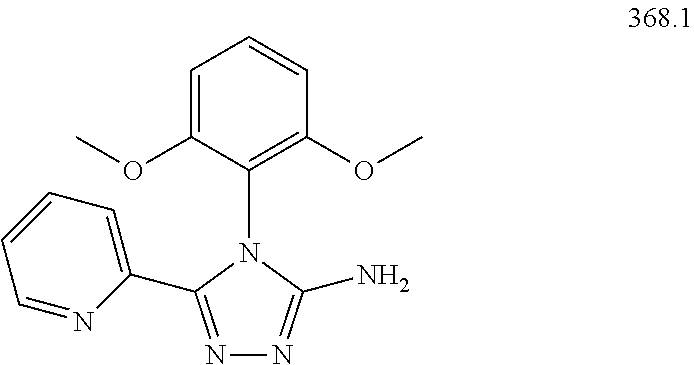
C1=C(OC)C(N2C(N)=NN=C2C2=CC=CC=N2)=C(OC)C=C1
